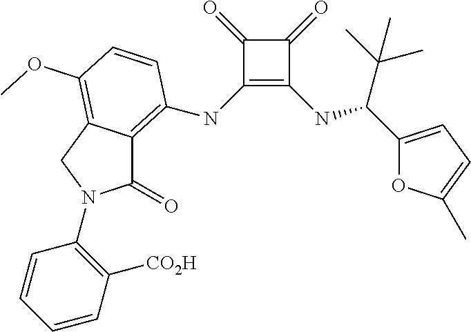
C1(=O)C(NC2=C3C(=O)N(C4=C([CO2H])C=CC=C4)CC3=C(OC)C=C2)=C(NC(C(C)(C)C)C2=CC=C(C)O2)C1=O
